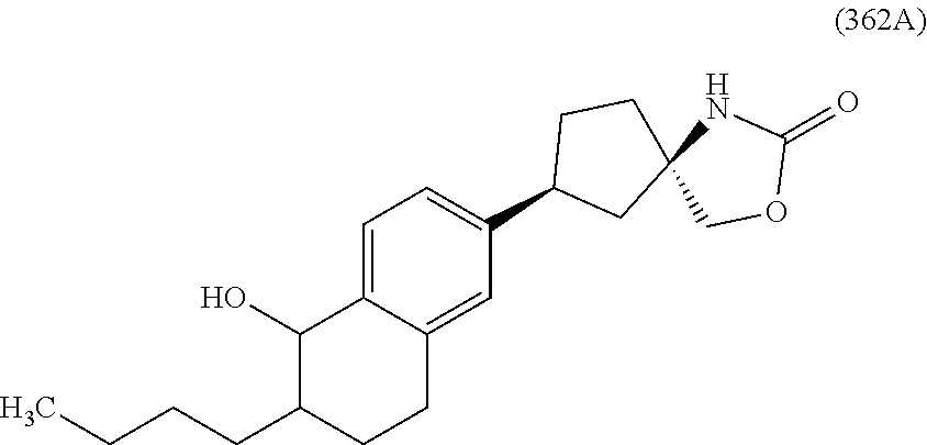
C1(CCCC)CCC2=CC(C3CC4(CC3)COC(=O)N4)=CC=C2C1O
